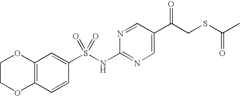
C12=C(C=CC(S(NC3=NC=C(C(CSC(C)=O)=O)C=N3)(=O)=O)=C1)OCCO2
